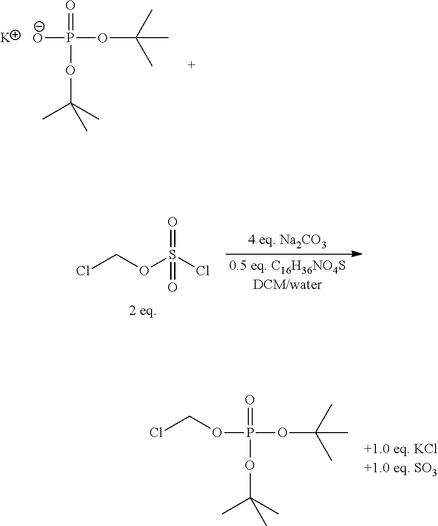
ClCOS(Cl)(=O)=O.ClCOP(OC(C)(C)C)(=O)OC(C)(C)C.[O-]P(OC(C)(C)C)(=O)OC(C)(C)C.[K]
